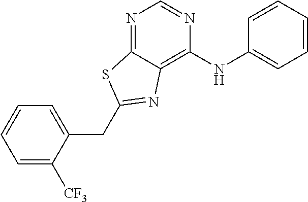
C1=C([CF3])C(CC2=NC3=C(NC4=CC=CC=C4)N=CN=C3S2)=CC=C1
